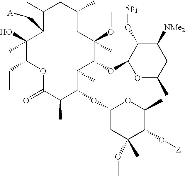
C1(C)(O)C(CC)OC(=O)C(C)C(OC2CC(C)(OC)C(O[Z])C(C)O2)C(C)C(OC2OC(C)CC([NMe2])C2O[Rp1])C(OC)(C)CC(C)CC(C)C1C[A]
